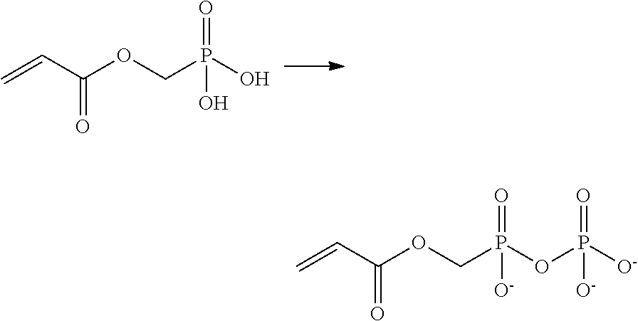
C=CC(OCP(=O)(OP([O-])(=O)[O-])[O-])=O.C(OCP(=O)(O)O)(C=C)=O
